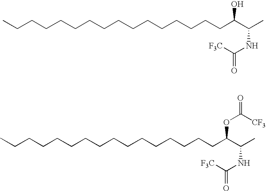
C(CCCCCCCCCCCCCCC(C(C)NC(=O)[F3C])O)C.C(CCCCCCCCCCCCCCC(C(C)NC(=O)[F3C])OC([CF3])=O)C
